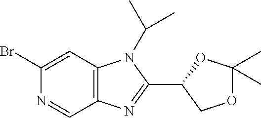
C12=C(C=C(Br)N=C1)N(C(C)C)C(C1COC(C)(C)O1)=N2
